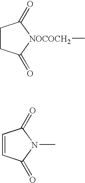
C1CC(=O)[NOCOCH2](C)C1=O.C1=CC(=O)N(C)C1=O
